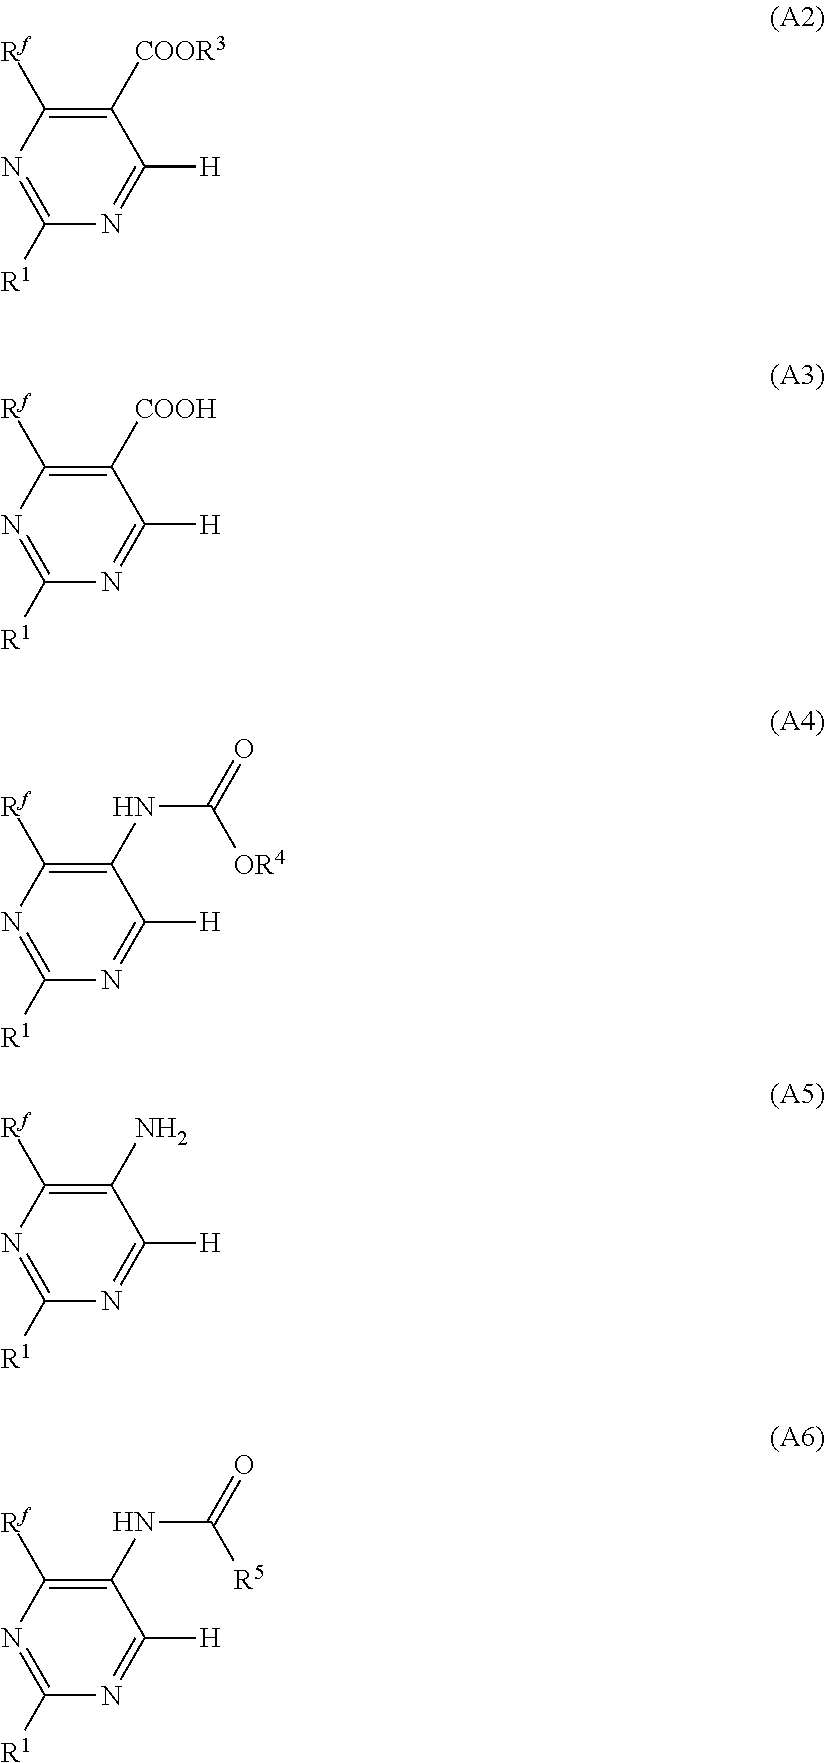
C1([COOR3])=C([Rf])N=C([R1])N=C1[H].C1([COOH])=C([Rf])N=C([R1])N=C1[H].C1(NC(=O)[OR4])=C([Rf])N=C([R1])N=C1[H].C1(N)=C([Rf])N=C([R1])N=C1[H].C1(NC(=O)[R5])=C([Rf])N=C([R1])N=C1[H]
